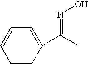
C1=CC(C(=NO)C)=CC=C1
